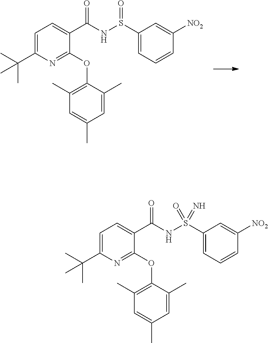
C1(S(NC(C2=CC=C(C(C)(C)C)N=C2OC2=C(C)C=C(C)C=C2C)=O)=O)=CC=CC([NO2])=C1.C1(S(NC(C2=CC=C(C(C)(C)C)N=C2OC2=C(C)C=C(C)C=C2C)=O)(=O)=N)=CC=CC([NO2])=C1
